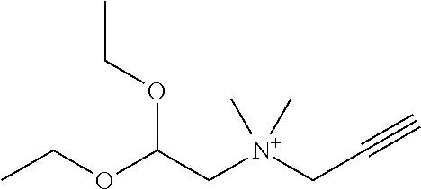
C([N+](CC#C)(C)C)C(OCC)OCC
